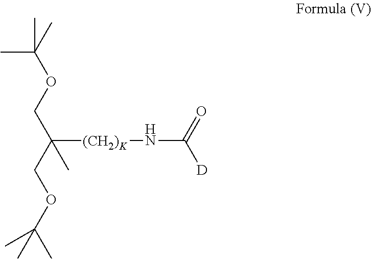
C([(CH2)K]NC([D])=O)(COC(C)(C)C)(COC(C)(C)C)C
